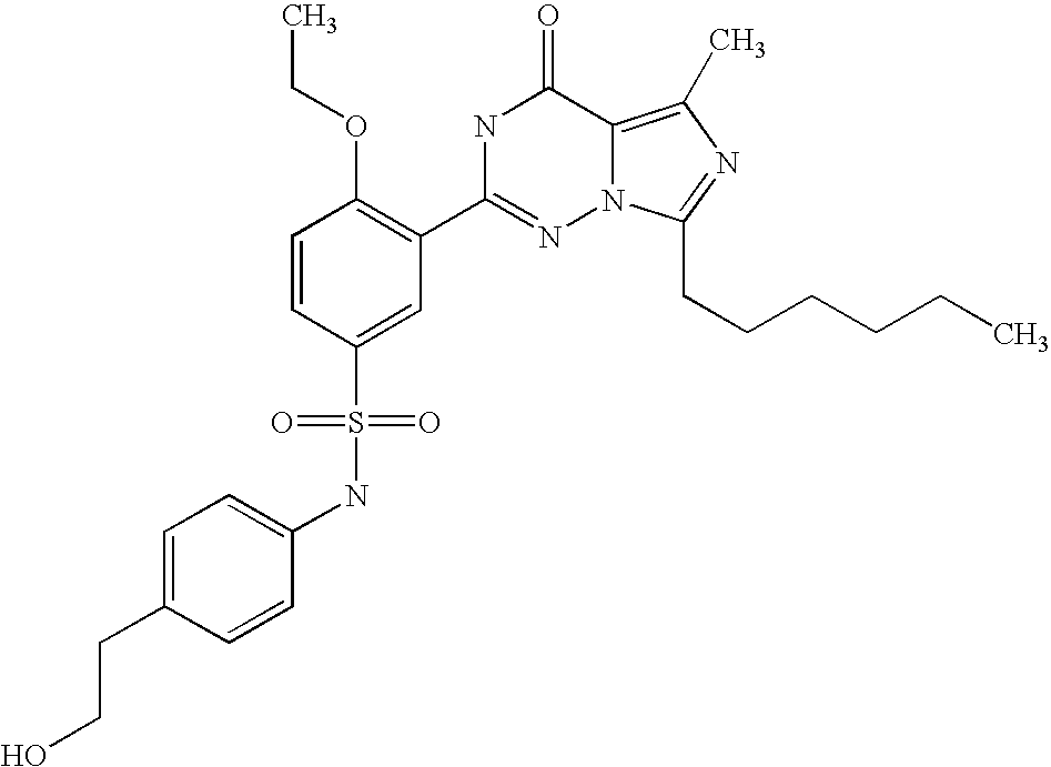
C1=CC(S(NC2=CC=C(CCO)C=C2)(=O)=O)=CC(C2=NN3C(=C(C)N=C3CCCCCC)C(=O)N2)=C1OCC
